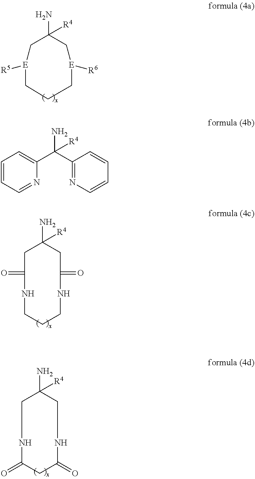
C1(N)([R4])C[E]([R5])CCC[E]([R6])C1.C1C(=O)NCCCNC(=O)CC1(N)[R4].C1CNC(=O)CC(=O)NCCC1(N)[R4].C1=CC=NC(C(C2=NC=CC=C2)(N)[R4])=C1
